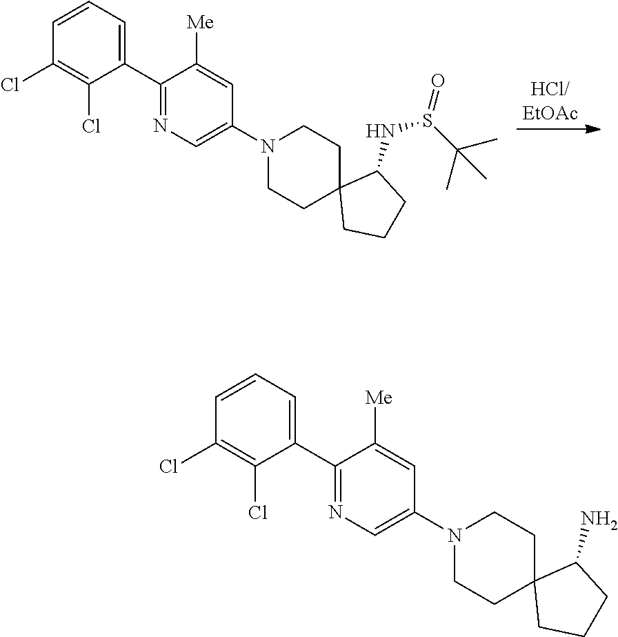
C1(C2=NC=C(N3CCC4(CC3)CCCC4NS(C(C)(C)C)=O)C=C2[Me])=CC=CC(Cl)=C1Cl.C1(C2=NC=C(N3CCC4(CC3)CCCC4N)C=C2[Me])=CC=CC(Cl)=C1Cl
